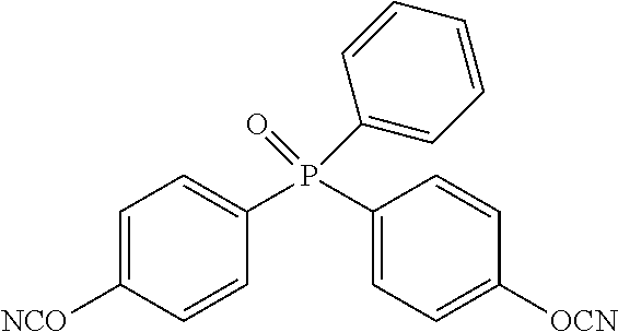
[NCO]C1=CC=C(P(C2=CC=C([OCN])C=C2)(=O)C2=CC=CC=C2)C=C1
